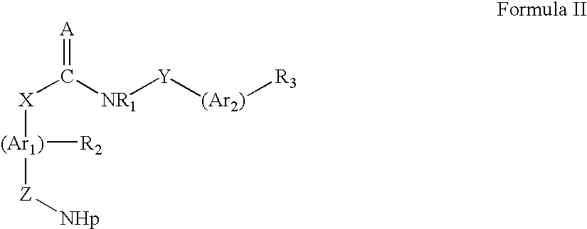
[X](C([NR1][Y][(Ar2)][R3])=[A])[(Ar1)]([Z][NHp])[R2]
